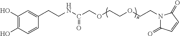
C1(O)=C(O)C=CC(CCNC(COCCOCCN2C(=O)C=CC2=O)=O)=C1
